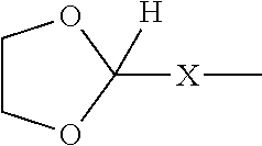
C1COC([X]C)([H])O1
